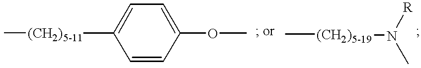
C1=CC(OC)=CC=C1[(CH2)5-11]C.C[(CH2)5-19]N([R])C
